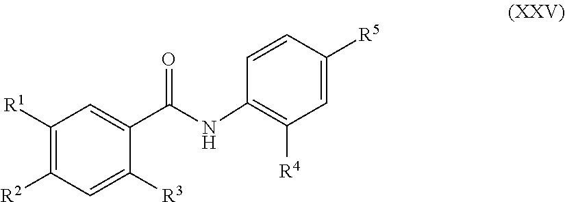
C1(NC(C2=CC([R1])=C([R2])C=C2[R3])=O)=C([R4])C=C([R5])C=C1
